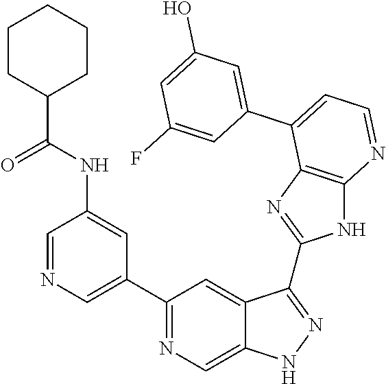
C1(C2=NC=C3C(=C2)C(C2=NC4=C(N2)N=CC=C4C2=CC(O)=CC(F)=C2)=NN3)=CN=CC(NC(C2CCCCC2)=O)=C1
